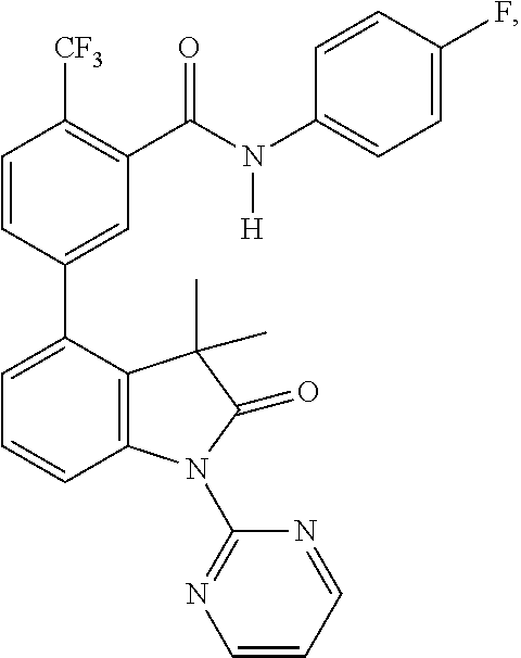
C1=CC(C2=CC=CC3=C2C(C)(C)C(=O)N3C2=NC=CC=N2)=CC(C(N(C2=CC=C(F)C=C2)[H])=O)=C1[CF3]
